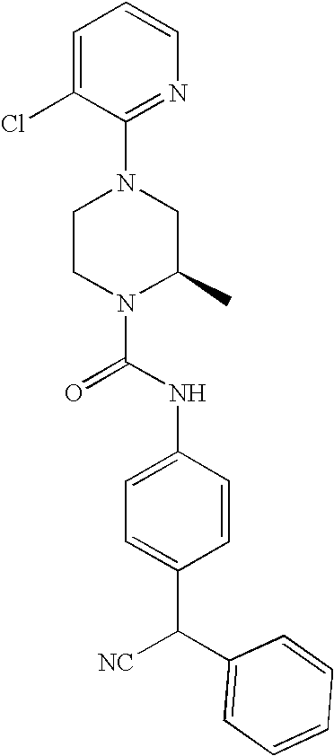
N1(C(NC2=CC=C(C([NC])C3=CC=CC=C3)C=C2)=O)C(C)CN(C2=NC=CC=C2Cl)CC1
